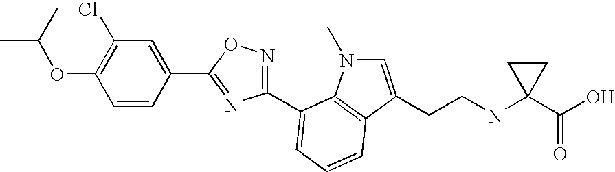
C1=CC(C2=NC(C3=CC=CC4=C3N(C)C=C4CCNC3(C(O)=O)CC3)=NO2)=CC(Cl)=C1OC(C)C
